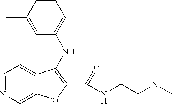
C1=NC=C2C(=C1)C(NC1=CC=CC(C)=C1)=C(C(=O)NCCN(C)C)O2
